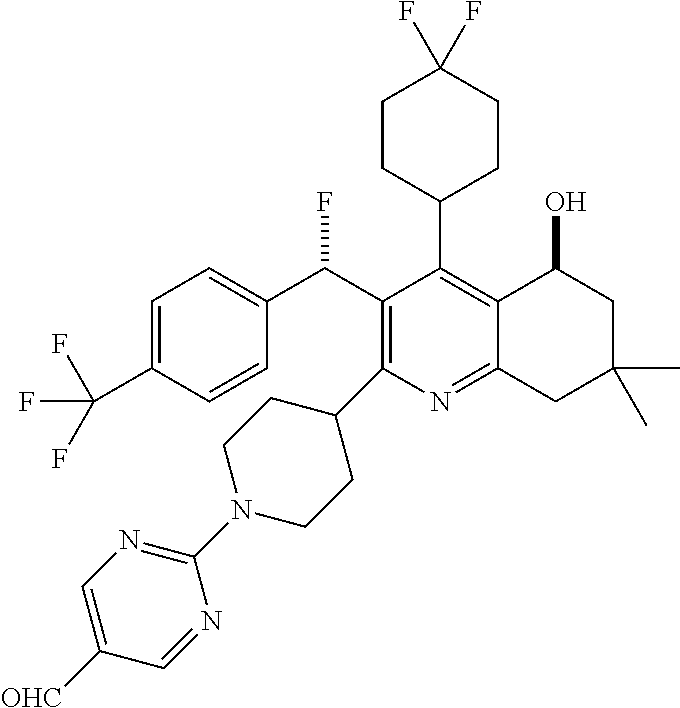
C1=C(C(F)(F)F)C=CC(C(C2=C(C3CCN(C4=NC=C([OHC])C=N4)CC3)N=C3C(=C2C2CCC(F)(F)CC2)C(O)CC(C)(C)C3)F)=C1
